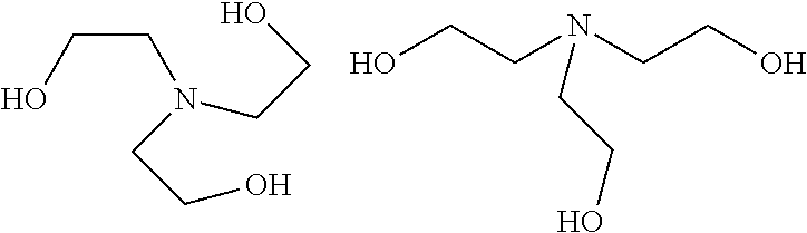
OCCN(CCO)CCO.OCCN(CCO)CCO
